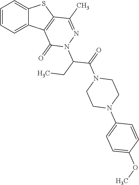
C1=CC=C2C(=C1)SC1=C2C(=O)N(C(CC)C(=O)N2CCN(C3=CC=C(OC)C=C3)CC2)N=C1C
